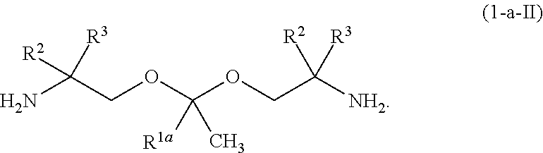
[R2]C(N)([R3])COC([R1a])(OCC([R2])([R3])[NH2])C
